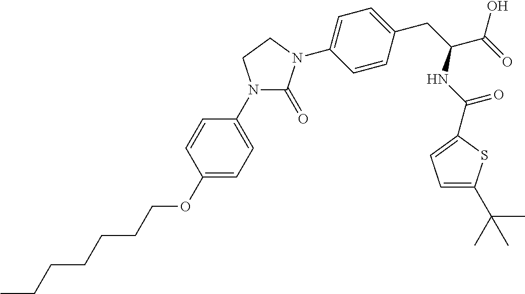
CCCCCCCOC1=CC=C(N2C(=O)N(C3=CC=C(CC(C(=O)O)NC(=O)C4=CC=C(C(C)(C)C)S4)C=C3)CC2)C=C1
